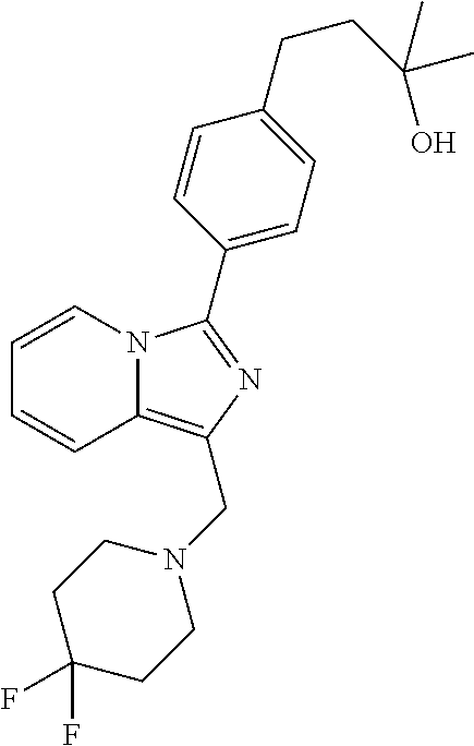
C12=C(CN3CCC(F)(F)CC3)N=C(C3=CC=C(CCC(C)(O)C)C=C3)N1C=CC=C2
